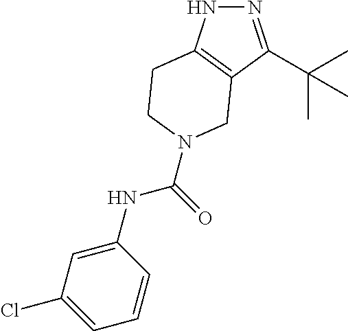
N1=C(C(C)(C)C)C2=C(N1)CCN(C(NC1=CC(Cl)=CC=C1)=O)C2
